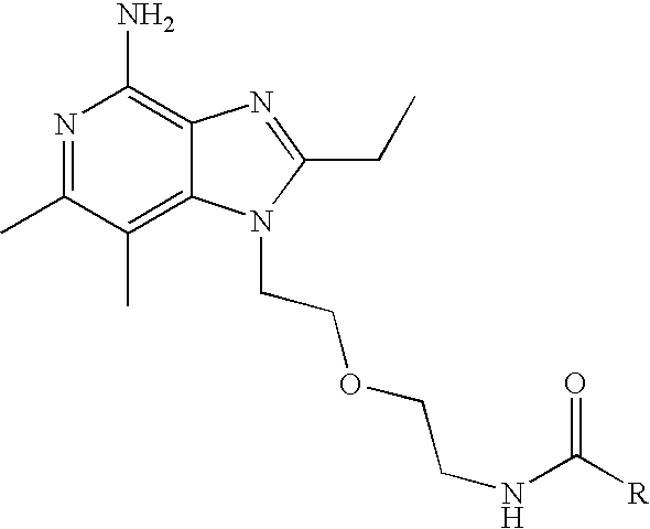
N1=C(C)C(C)=C2C(=C1N)N=C(CC)N2CCOCCNC([R])=O
